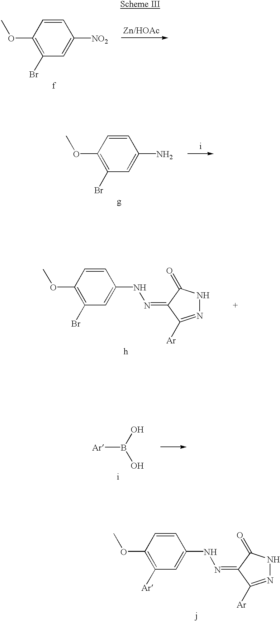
C1=CC(OC)=C(Br)C=C1[NO2].C1=CC(OC)=C(Br)C=C1N.C1=CC(OC)=C(Br)C=C1NN=C1C([Ar])=NNC1=O.OB(O)[Ar].C1=CC(OC)=C([Ar])C=C1NN=C1C([Ar])=NNC1=O
